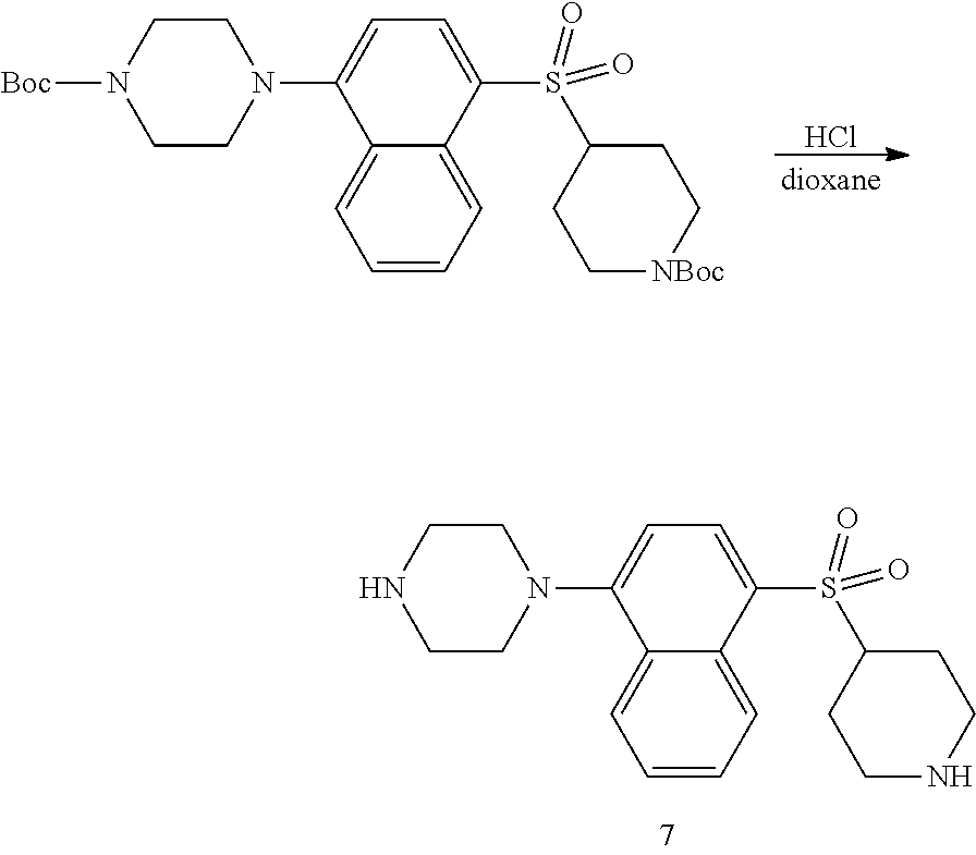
C1CN(C2=CC=C(S(=O)(C3CCNCC3)=O)C3=CC=CC=C23)CCN1.C1CN(C2=CC=C(S(=O)(C3CC[NBoc]CC3)=O)C3=CC=CC=C23)CCN1[Boc].Cl
